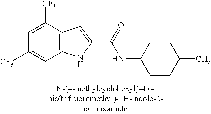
C12=C(C([CF3])=CC([CF3])=C1)C=C(C(=O)NC1CCC(C)CC1)N2
